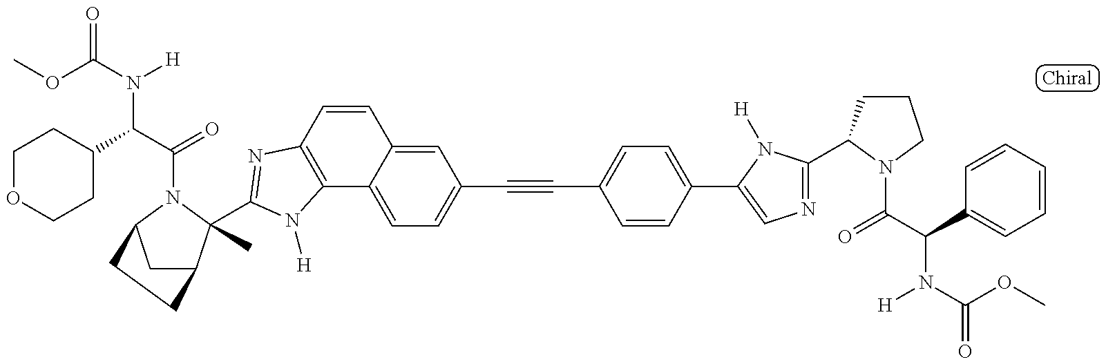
C1C2C(C)(C3=NC4=C(C5=CC=C(C#CC6=CC=C(C7=CN=C(C8CCCN8C(=O)C(N([H])C(=O)OC)C8=CC=CC=C8)N7[H])C=C6)C=C5C=C4)N3[H])N(C(C(C3CCOCC3)N(C(OC)=O)[H])=O)C1CC2
